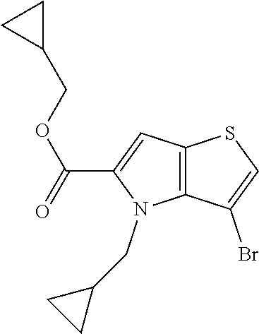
C12=C(N(CC3CC3)C(C(=O)OCC3CC3)=C1)C(Br)=CS2
